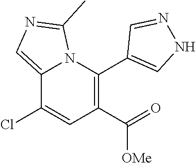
C12=CN=C(C)N1C(C1=CNN=C1)=C(C(=O)[OMe])C=C2Cl
